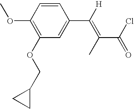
C1=CC(OC)=C(OCC2CC2)C=C1C([H])=C(C)C(Cl)=O
